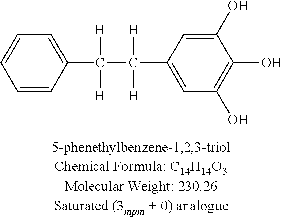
C1=CC(C([H])([H])C([H])([H])C2=CC(O)=C(O)C(O)=C2)=CC=C1
